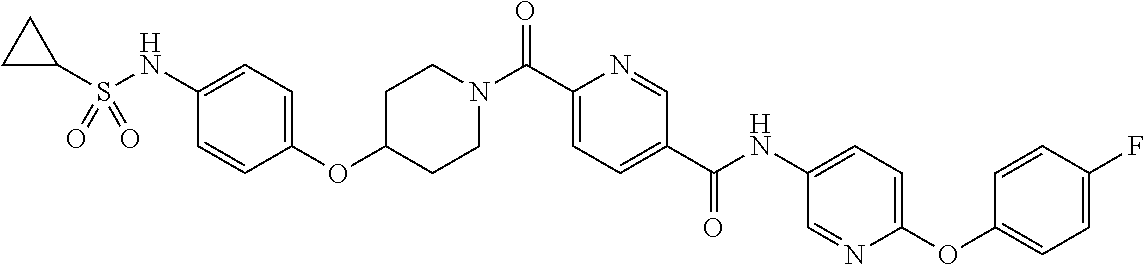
C1CN(C(C2=CC=C(C(=O)NC3=CC=C(OC4=CC=C(F)C=C4)N=C3)C=N2)=O)CCC1OC1=CC=C(NS(C2CC2)(=O)=O)C=C1
